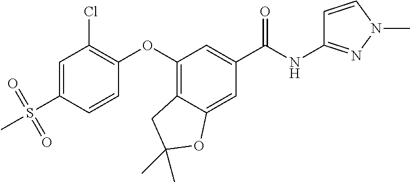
C1=C(S(C)(=O)=O)C=CC(OC2=C3C(=CC(C(=O)NC4=NN(C)C=C4)=C2)OC(C)(C)C3)=C1Cl
